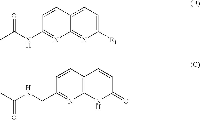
C1([R1])=CC=C2C(=N1)N=C(NC(C)=O)C=C2.C1(=O)C=CC2=C(N1)N=C(CNC(=O)C)C=C2
